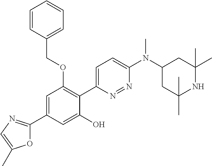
C1=C(C2=NC=C(C)O2)C=C(O)C(C2=CC=C(N(C3CC(C)(C)NC(C)(C)C3)C)N=N2)=C1OCC1=CC=CC=C1
